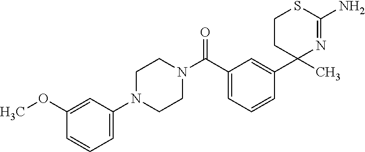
C1=C(N2CCN(C(C3=CC=CC(C4(C)N=C(N)SCC4)=C3)=O)CC2)C=C(OC)C=C1
